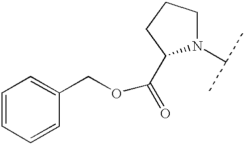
C1=CC=CC(COC(=O)C2N(C(C)C)CCC2)=C1
